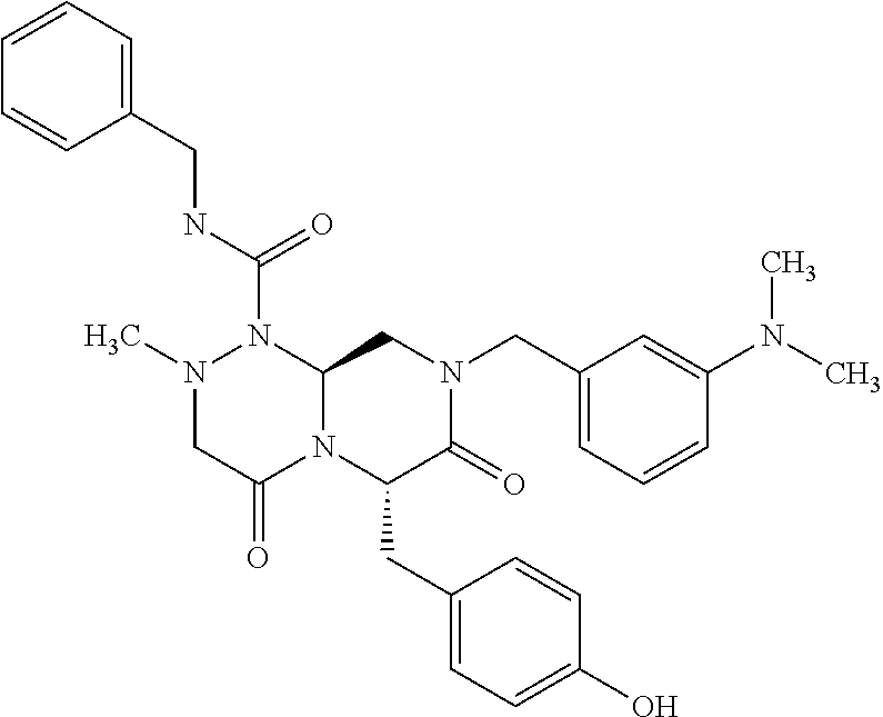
N1(C)CC(=O)N2C(N1C(NCC1=CC=CC=C1)=O)CN(CC1=CC=CC(N(C)C)=C1)C(=O)C2CC1=CC=C(O)C=C1
